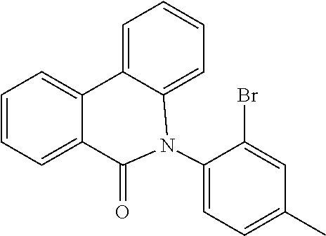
C1=CC=C2C(=C1)C1=CC=CC=C1N(C1=CC=C(C)C=C1Br)C2=O
